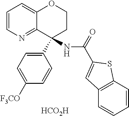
[HCO2H].C1=CN=C2C(=C1)OCCC2(C1=CC=C([F3CO])C=C1)NC(=O)C1=CC2=C(C=CC=C2)S1
